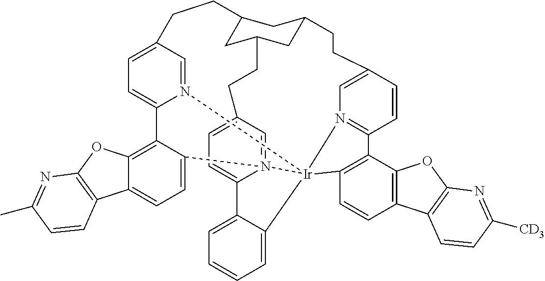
C12=CC=C3C(=C1OC1=C2C=CC(C)=N1)C1=CC=C2C=N1[Ir]145C6=C(C7=C(C=C6)C6=C(O7)N=C([CD3])C=C6)C6=N1C=C(CCC1CC(CC(C1)CC2)CCC1=CC=C(N34=C1)C1=CC=CC=C15)C=C6
